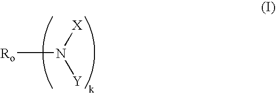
[Ro]N([X])[Y]
